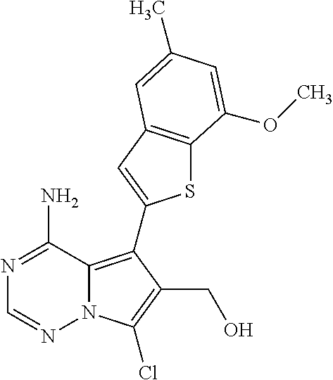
N1=C(N)C2=C(C3=CC4=C(S3)C(OC)=CC(C)=C4)C(CO)=C(Cl)N2N=C1
